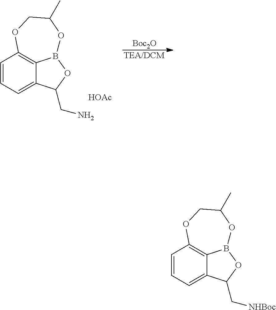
C1=CC=C2C3=C1OCC(C)OB3OC2CN.[HOAc].[TEA/DCM].[Boc2O].C1=CC=C2C3=C1OCC(C)OB3OC2C[NHBoc]
